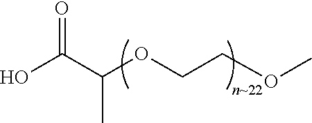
OC(C(OCCOC)C)=O
